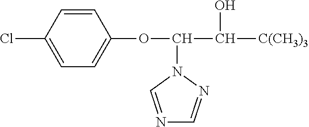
C1(OC(C(O)[C(CH3)3])N2C=NC=N2)=CC=C(Cl)C=C1
